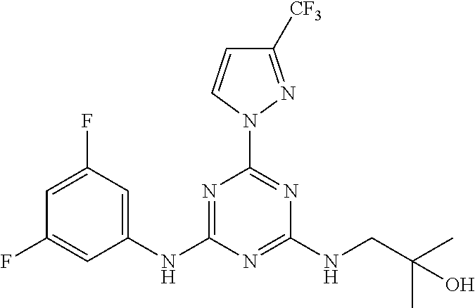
N1=C(NC2=CC(F)=CC(F)=C2)N=C(NCC(C)(C)O)N=C1N1C=CC([CF3])=N1
